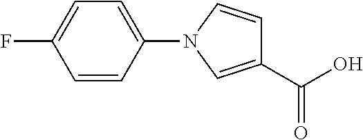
C1(C(O)=O)=CN(C2=CC=C(F)C=C2)C=C1
